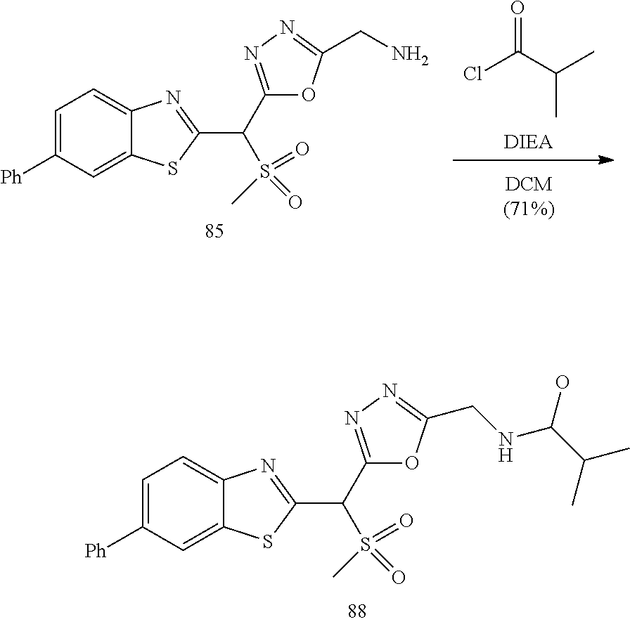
O=C(Cl)C(C)C.C1=C([Ph])C=C2C(=C1)N=C(C(C1=NN=C(CN)O1)S(=O)(=O)C)S2.C1=C([Ph])C=C2C(=C1)N=C(C(C1=NN=C(CNC(O)C(C)C)O1)S(=O)(=O)C)S2
